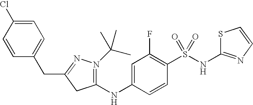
N1(C(C)(C)C)=C(NC2=CC(F)=C(S(NC3=NC=CS3)(=O)=O)C=C2)CC(CC2=CC=C(Cl)C=C2)=N1
